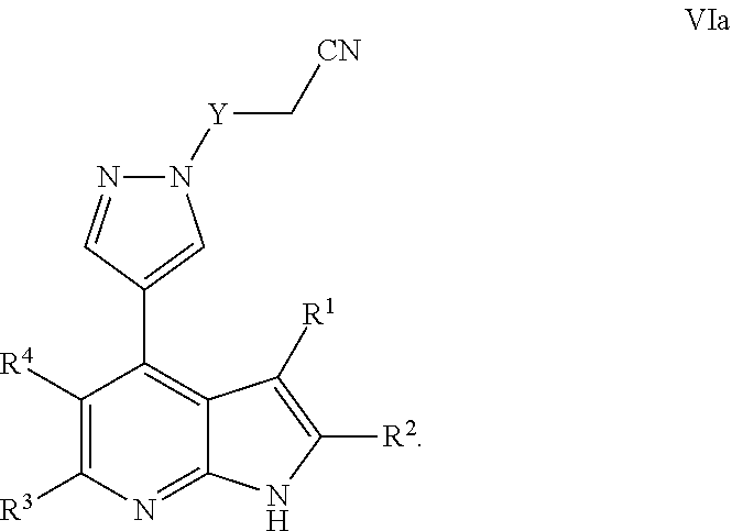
C1([R4])=C([R3])N=C2C(=C1C1=CN([Y]C[CN])N=C1)C([R1])=C([R2])N2
